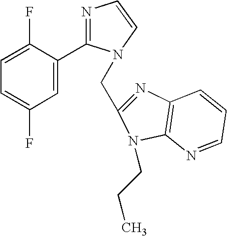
C1(F)=CC=C(F)C=C1C1=NC=CN1CC1=NC2=C(N1CCC)N=CC=C2
